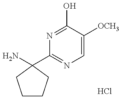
C1CCC(N)(C2=NC=C([OCH3])C(O)=N2)C1.Cl
